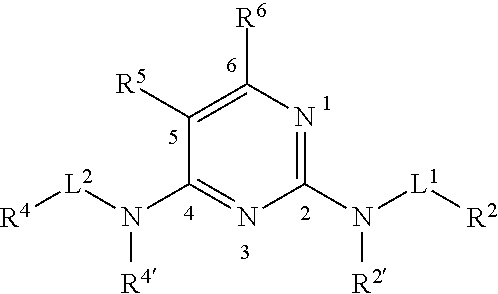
C1(N([L2][R4])[R4])=NC(N([L1][R2])[R2])=NC([R6])=C1[R5]
